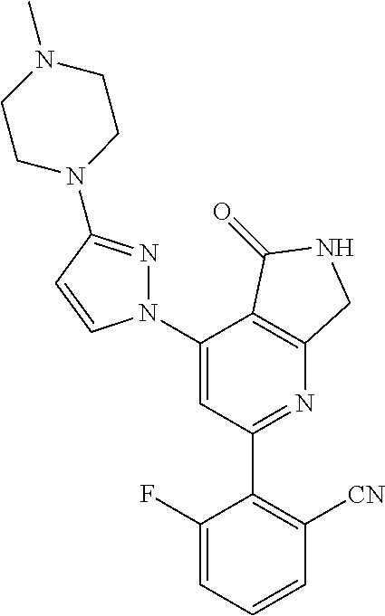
C1(N2N=C(N3CCN(C)CC3)C=C2)=CC(C2=C([CN])C=CC=C2F)=NC2=C1C(=O)NC2
